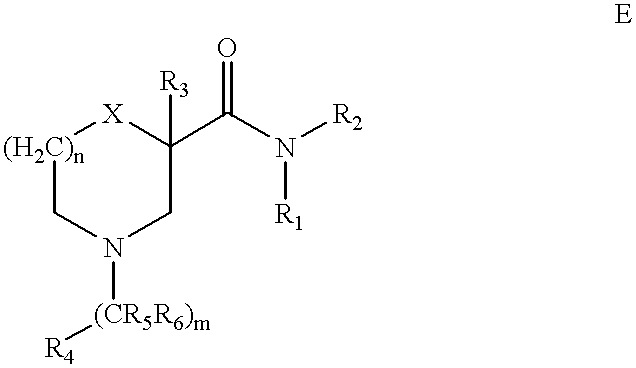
C1N([(CR5R6)m][R4])CC(C(N([R2])[R1])=O)([R3])[X][(H2C)n]1
